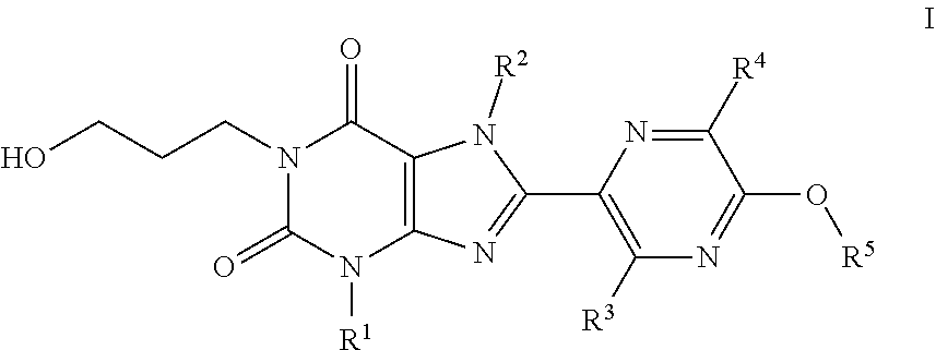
N1(CCCO)C(=O)N([R1])C2=C(C1=O)N([R2])C(C1=C([R3])N=C(O[R5])C([R4])=N1)=N2
